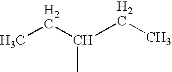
CCC(C)CC
